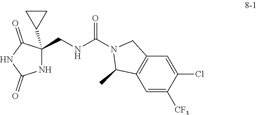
N1C(CNC(N2C(C)C3=C(C2)C=C(Cl)C([CF3])=C3)=O)(C2CC2)C(=O)NC1=O
